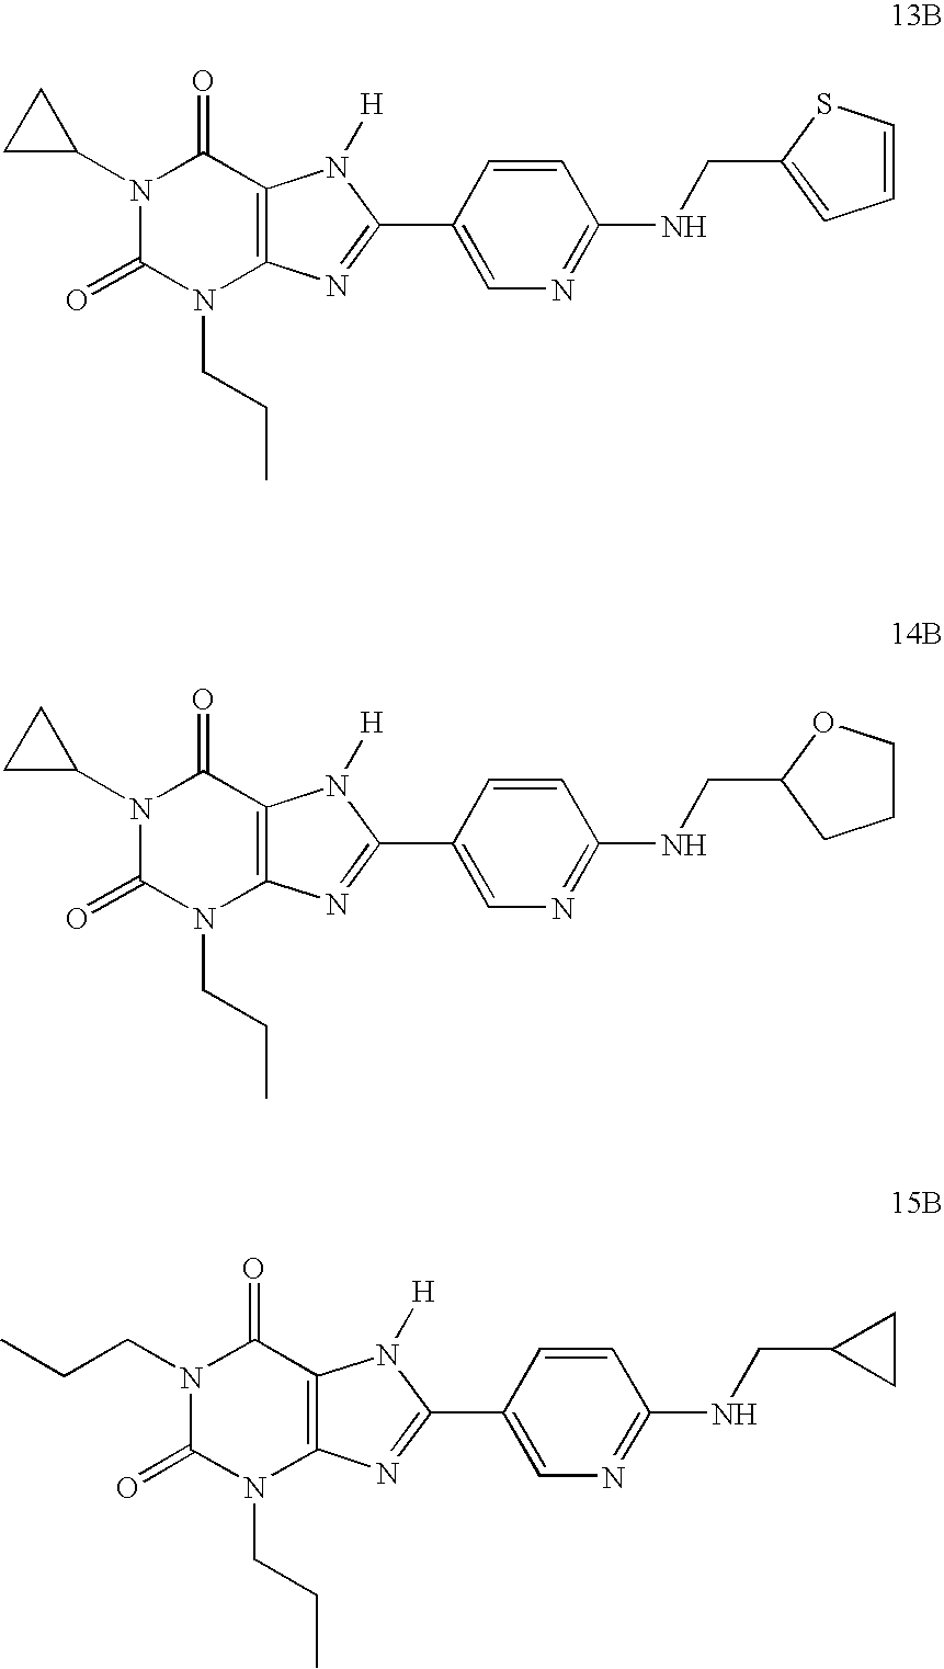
N1(C2CC2)C(=O)N(CCC)C2=C(C1=O)N([H])C(C1=CN=C(NCC3CCCO3)C=C1)=N2.N1(CCC)C(=O)N(CCC)C2=C(C1=O)N([H])C(C1=CN=C(NCC3CC3)C=C1)=N2.N1(C2CC2)C(=O)N(CCC)C2=C(C1=O)N([H])C(C1=CN=C(NCC3=CC=CS3)C=C1)=N2
